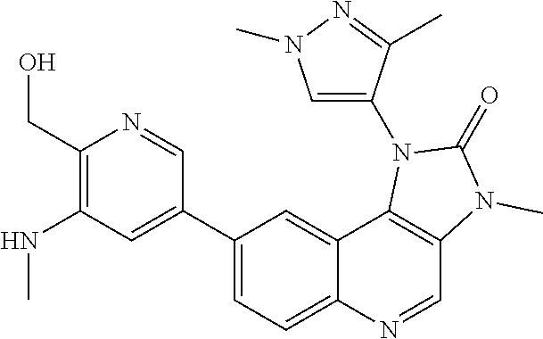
N(C1=C(CO)N=CC(C2=CC=C3C(=C2)C2=C(C=N3)N(C)C(=O)N2C2=CN(C)N=C2C)=C1)C
